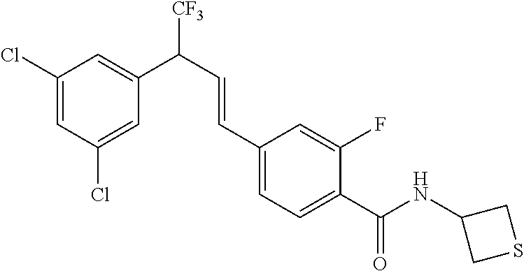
C1(Cl)=CC(Cl)=CC(C([CF3])C=CC2=CC=C(C(NC3CSC3)=O)C(F)=C2)=C1
